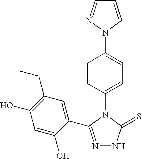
N1=C(C2=CC(CC)=C(O)C=C2O)N(C2=CC=C(N3C=CC=N3)C=C2)C(=S)N1
